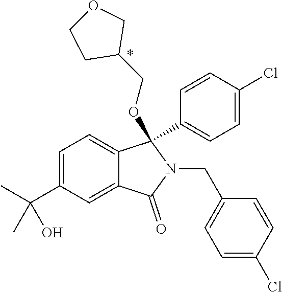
C1=C(C(C)(C)O)C=C2C(=C1)C(OCC1COCC1)(C1=CC=C(Cl)C=C1)N(CC1=CC=C(Cl)C=C1)C2=O
